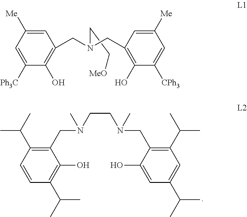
C1(O)=C(C(C)C)C=CC(C(C)C)=C1CN(CCN(CC1=C(C(C)C)C=C(C(C)C)C=C1O)C)C.C(C[MeO])N(CC1=C(O)C([Ph3C])=CC([Me])=C1)CC1=C(O)C([CPh3])=CC([Me])=C1
